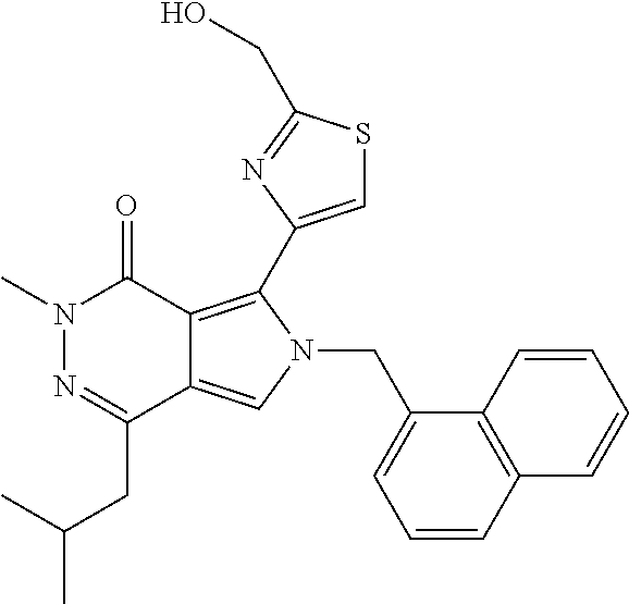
CN1N=C(CC(C)C)C2=CN(CC3=CC=CC4=C3C=CC=C4)C(C3=CSC(CO)=N3)=C2C1=O
